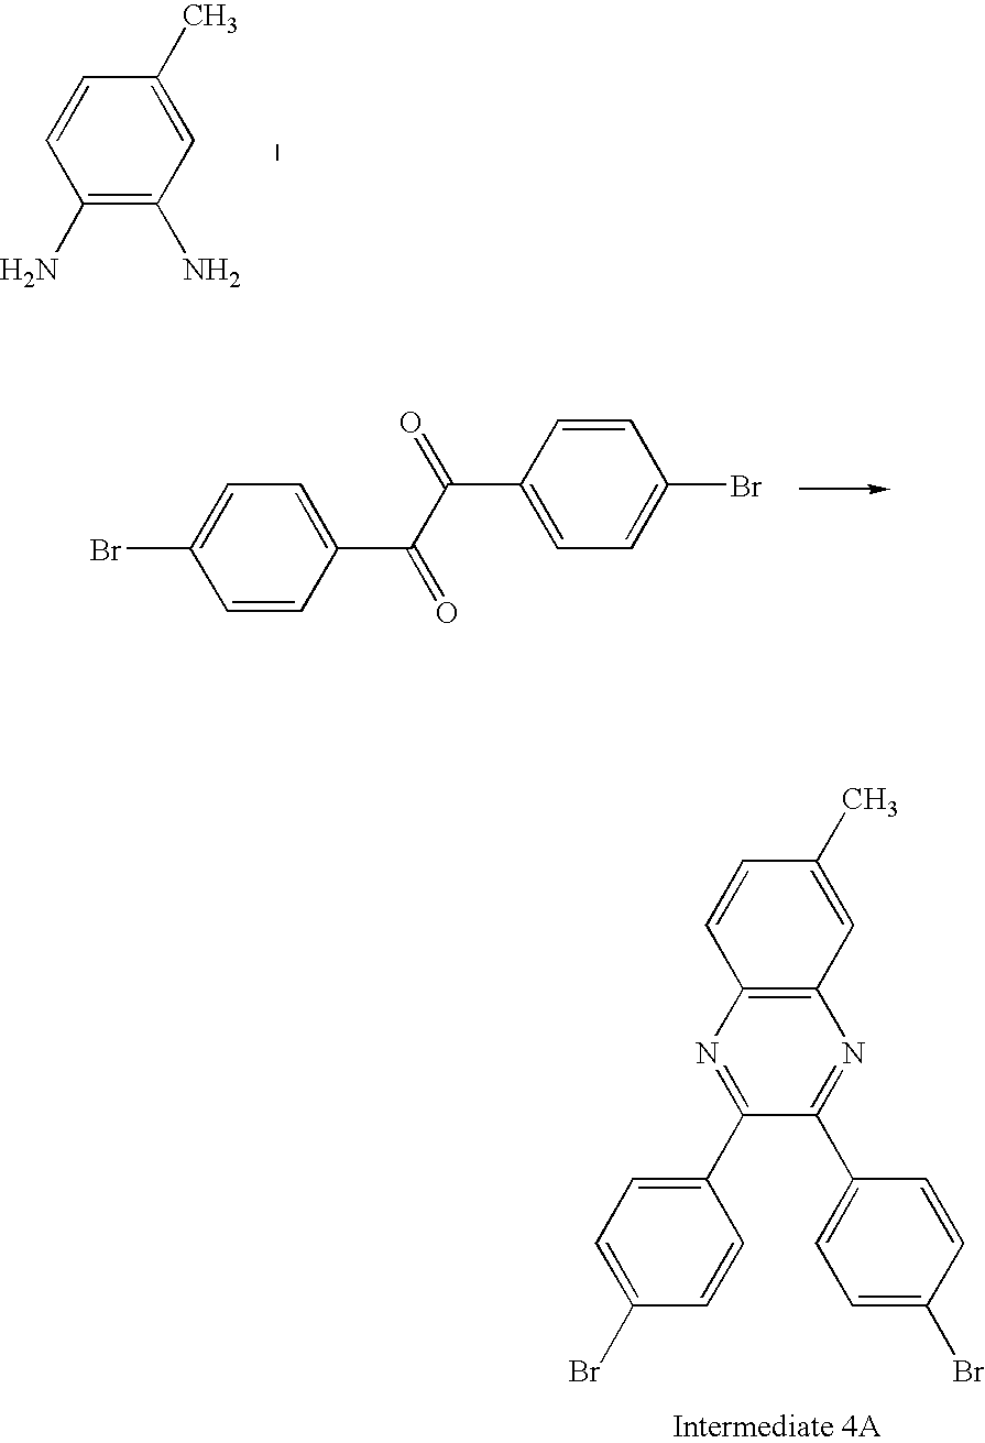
C1=CC(C(=O)C(C2=CC=C(Br)C=C2)=O)=CC=C1Br.C12=C(N=C(C3=CC=C(Br)C=C3)C(C3=CC=C(Br)C=C3)=N1)C=CC(C)=C2.C1(N)=C(N)C=C(C)C=C1
